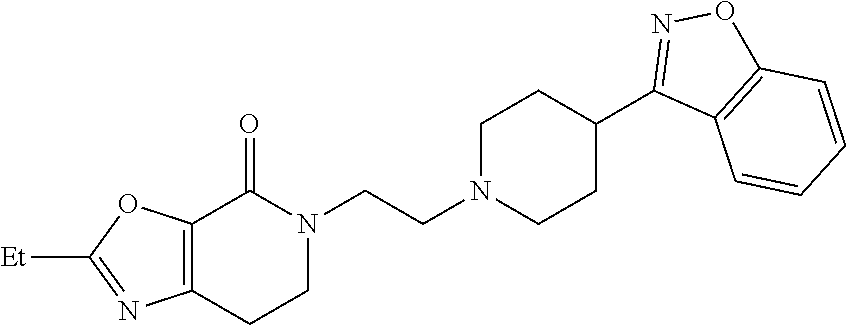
N1(CCN2CCC(C3=NOC4=C3C=CC=C4)CC2)C(=O)C2=C(CC1)N=C([Et])O2
